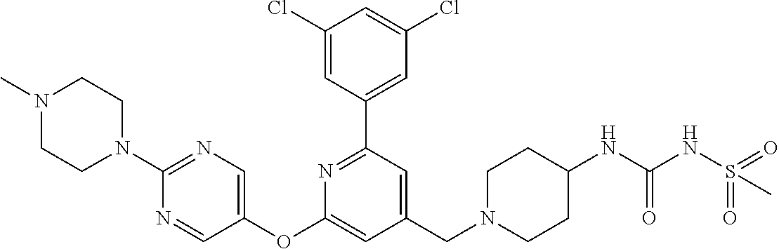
C1(Cl)=CC(C2=NC(OC3=CN=C(N4CCN(C)CC4)N=C3)=CC(CN3CCC(NC(NS(=O)(=O)C)=O)CC3)=C2)=CC(Cl)=C1
